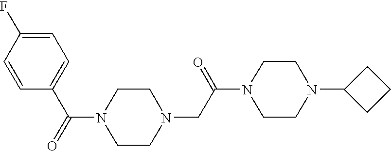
C1=C(F)C=CC(C(=O)N2CCN(CC(N3CCN(C4CCC4)CC3)=O)CC2)=C1
